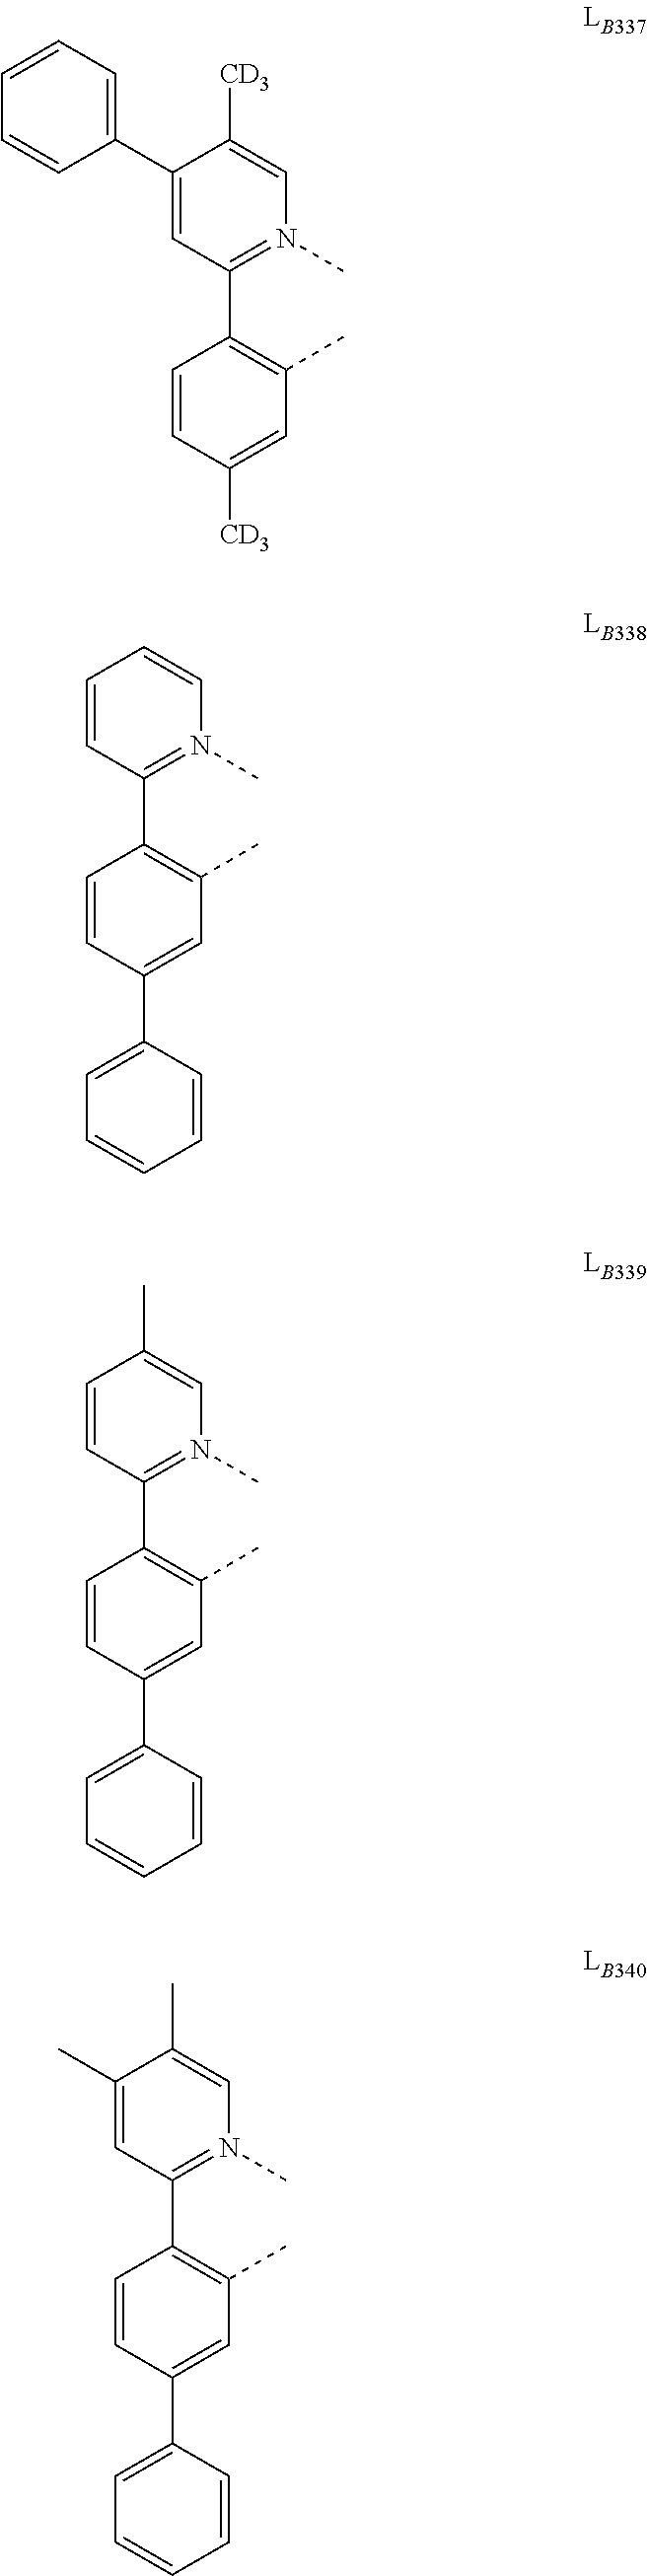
C1=CC([CD3])=CC(C)=C1C1=N(C)C=C([CD3])C(C2=CC=CC=C2)=C1.C1=CC(C2=CC=CC=C2)=CC(C)=C1C1=N(C)C=CC=C1.C1=CC(C2=CC=CC=C2)=CC(C)=C1C1=N(C)C=C(C)C=C1.C1=CC(C2=CC=CC=C2)=CC(C)=C1C1=N(C)C=C(C)C(C)=C1
